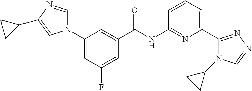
N1(C2=CC(F)=CC(C(NC3=NC(C4=NN=CN4C4CC4)=CC=C3)=O)=C2)C=NC(C2CC2)=C1
